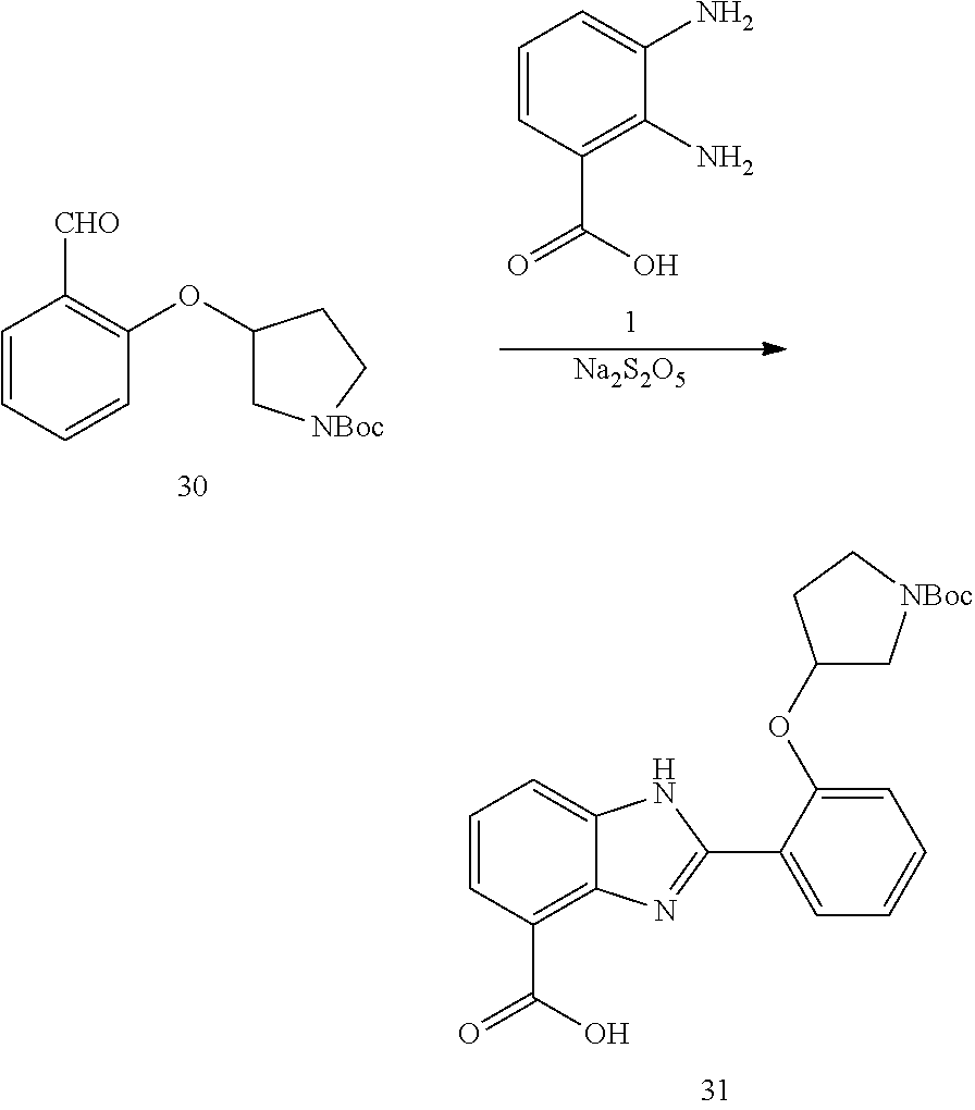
C1=CC(C(=O)O)=C2C(=C1)NC(C1=CC=CC=C1OC1C[NBoc]CC1)=N2.[Na2S2O5].C1=CC(C(O)=O)=C(N)C(N)=C1.C1=CC=CC(OC2C[NBoc]CC2)=C1[CHO]
